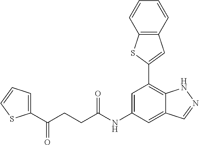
C12=C(C=CC=C1)C=C(C1=C3C(=CC(NC(=O)CCC(=O)C4=CC=CS4)=C1)C=NN3)S2
